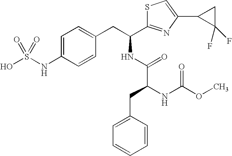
C1=C(NS(O)(=O)=O)C=CC(CC(NC(C(NC(OC)=O)CC2=CC=CC=C2)=O)C2=NC(C3C(F)(F)C3)=CS2)=C1
